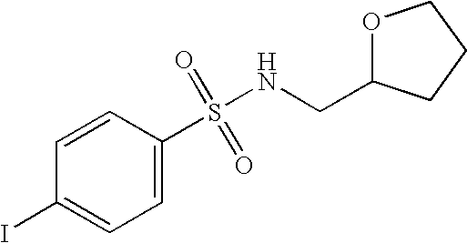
C1=CC(S(=O)(=O)NCC2OCCC2)=CC=C1I
